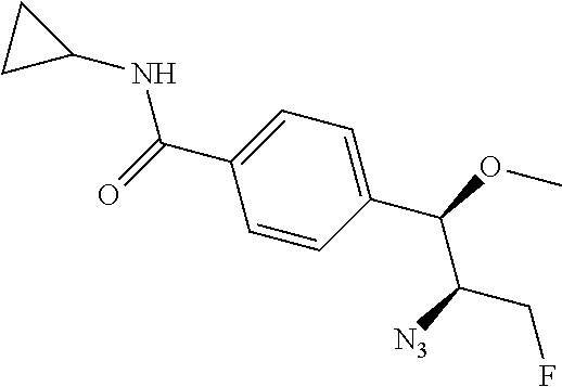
C(C1=CC=C(C(OC)C([N3])CF)C=C1)(=O)NC1CC1
